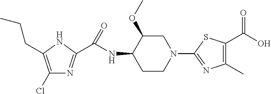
C1(Cl)=C(CCC)NC(C(NC2C(OC)CN(C3=NC(C)=C(C(O)=O)S3)CC2)=O)=N1
